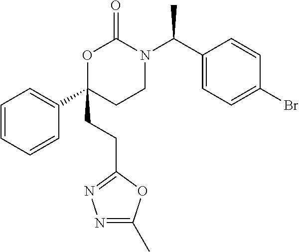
C1=CC=CC(C2(CCC3=NN=C(C)O3)CCN(C(C3=CC=C(Br)C=C3)C)C(=O)O2)=C1
